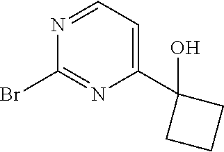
C1(Br)=NC(C2(O)CCC2)=CC=N1
